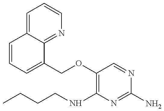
O(C1=C(NCCCC)N=C(N)N=C1)CC1=CC=CC2=CC=CN=C12
